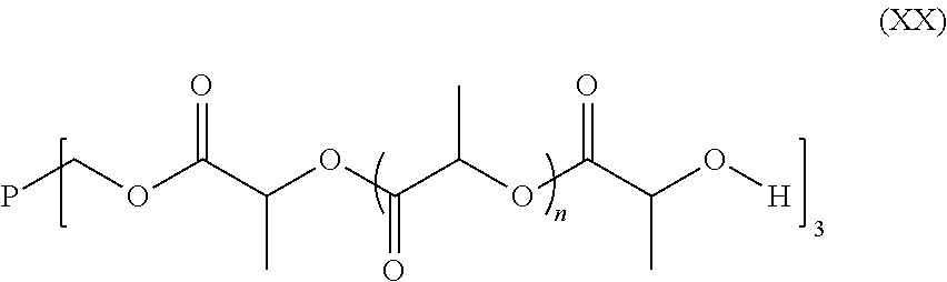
PCOC(C(OC(C(OC(C(O[H])C)=O)C)=O)C)=O
